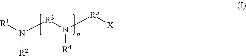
N([R2])([R1])[R3]N([R5][X])[R4]
